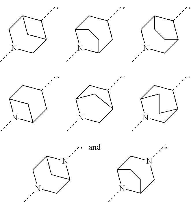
C1(C)C2CN(C)CC1C2.C1(C)CC2N(C)C(C1)CC2.C1(C)C2CN(C)CC1CC2.C1(C)CC2N(C)C(C1)C2.C1(C)CC2N(C)CC1C2.C1(C)CC2N(C)CC1CC2.N1(C)C2CN(C)CC1C2.N1(C)CC2N(C)C(C1)CC2
